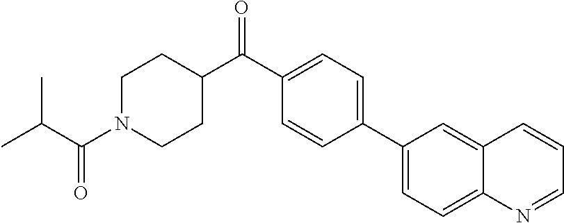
C1=C(C2=CC=C(C(C3CCN(C(C(C)C)=O)CC3)=O)C=C2)C=C2C=CC=NC2=C1
